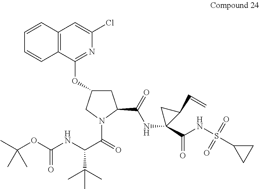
C12=C(C(OC3CC(C(=O)NC4(C(NS(=O)(=O)C5CC5)=O)C(C=C)C4)N(C(=O)C(C(C)(C)C)NC(OC(C)(C)C)=O)C3)=NC(Cl)=C1)C=CC=C2
